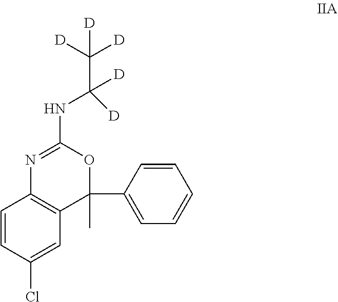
C1=CC(Cl)=CC2=C1N=C(NC(C([D])([D])[D])([D])[D])OC2(C)C1=CC=CC=C1
